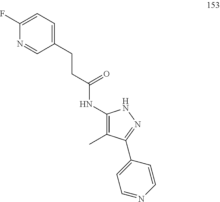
C1(CCC(NC2=C(C)C(C3=CC=NC=C3)=NN2)=O)=CC=C(F)N=C1
